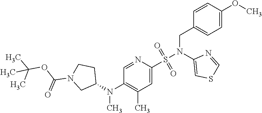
C1=C(OC)C=CC(CN(S(=O)(=O)C2=CC(C)=C(N(C3CCN(C(=O)OC(C)(C)C)C3)C)C=N2)C2=CSC=N2)=C1
